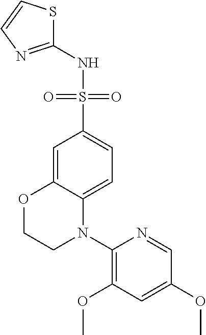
C1=C2C(=CC=C1S(=O)(=O)NC1=NC=CS1)N(C1=C(OC)C=C(OC)C=N1)CCO2
